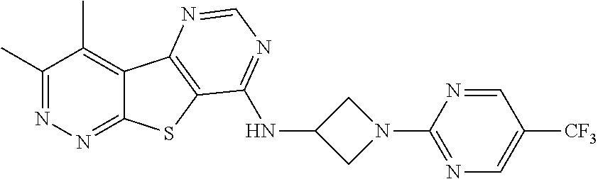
C1(C)=NN=C2C(=C1C)C1=C(S2)C(NC2CN(C3=NC=C([CF3])C=N3)C2)=NC=N1
